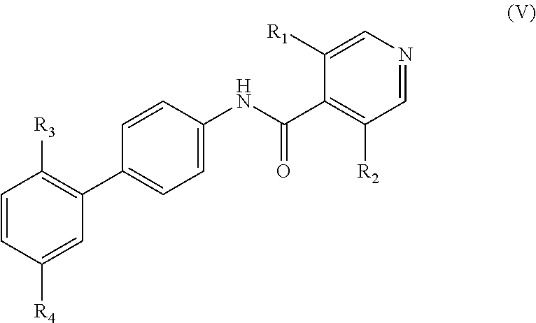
C1=CC([R4])=CC(C2=CC=C(NC(=O)C3=C([R2])C=NC=C3[R1])C=C2)=C1[R3]
